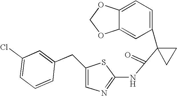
C1=C2C(=CC(C3(C(=O)NC4=NC=C(CC5=CC(Cl)=CC=C5)S4)CC3)=C1)OCO2
